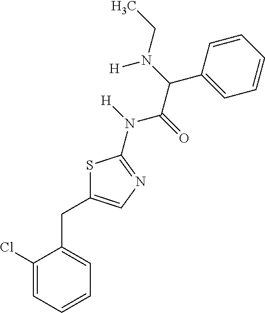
C1(Cl)=CC=CC=C1CC1=CN=C(N(C(=O)C(C2=CC=CC=C2)N(CC)[H])[H])S1
